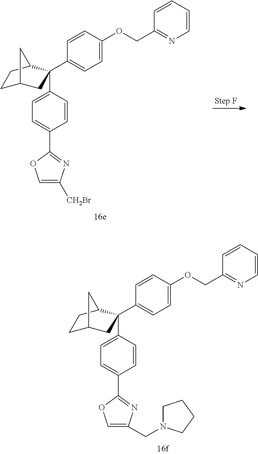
C1=CC(OCC2=NC=CC=C2)=CC=C1C1(C2=CC=C(C3=NC([CH2Br])=CO3)C=C2)CC2CCC1C2.C1=CC(OCC2=NC=CC=C2)=CC=C1C1(C2=CC=C(C3=NC(CN4CCCC4)=CO3)C=C2)CC2CCC1C2
